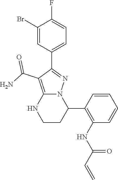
C1(Br)=CC(C2=NN3C(=C2C(N)=O)NCCC3C2=C(NC(C=C)=O)C=CC=C2)=CC=C1F
